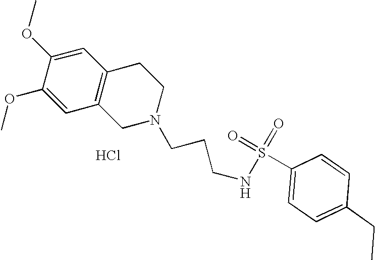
Cl.C1=C(OC)C(OC)=CC2=C1CCN(CCCNS(=O)(=O)C1=CC=C(CC)C=C1)C2
